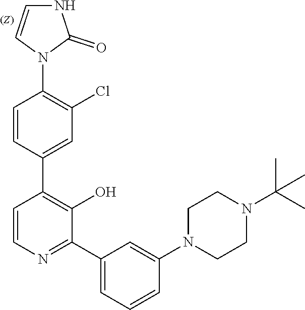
C1=CC(C2=C(O)C(C3=CC=CC(N4CCN(C(C)(C)C)CC4)=C3)=NC=C2)=CC(Cl)=C1N1C(=O)NC=C1
